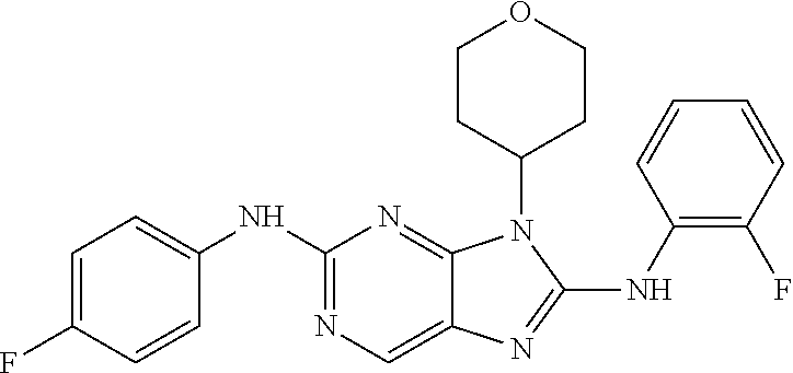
N1=C(NC2=CC=C(F)C=C2)N=C2C(=C1)N=C(NC1=C(F)C=CC=C1)N2C1CCOCC1
